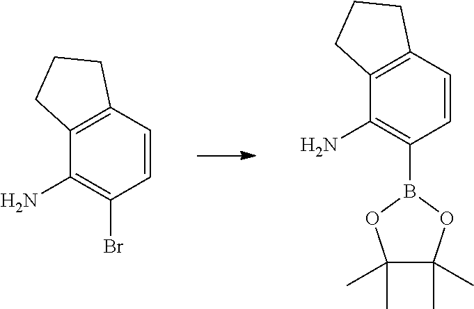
C1=CC2=C(C(N)=C1Br)CCC2.C1=CC2=C(C(N)=C1B1OC(C)(C)C(C)(C)O1)CCC2
